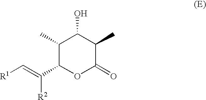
C1(C)C(C(=C[R1])[R2])OC(=O)C(C)C1O
